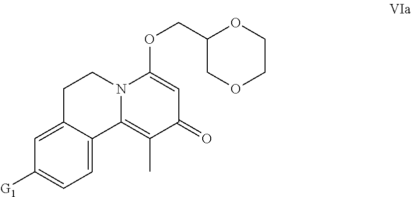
C1=C2C(=CC=C1[G1])C1=C(C)C(=O)C=C(OCC3COCCO3)N1CC2
